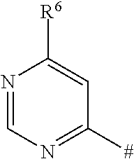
N1=CN=C([#])C=C1[R6]
